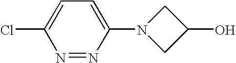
ClC1=CC=C(N2CC(O)C2)N=N1
